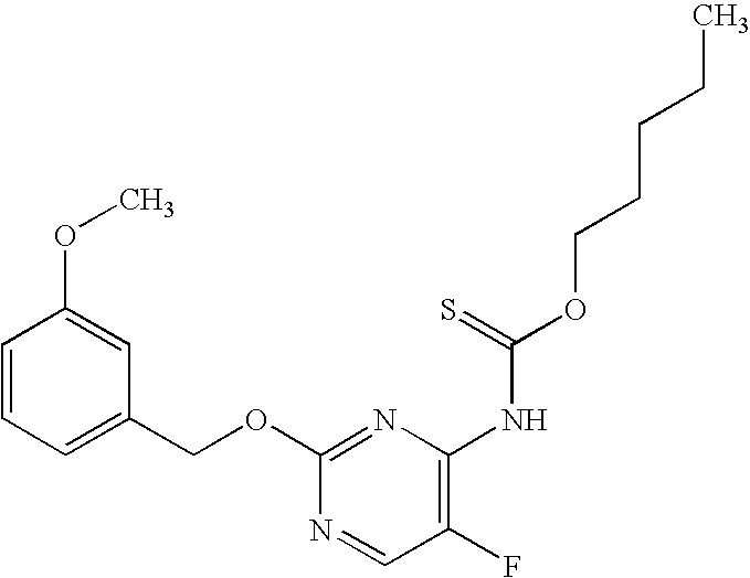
C1=CC=C(COC2=NC(NC(OCCCCC)=S)=C(F)C=N2)C=C1OC
